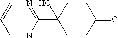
N1=CC=CN=C1C1(O)CCC(=O)CC1
